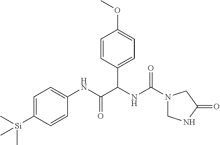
C1=C([Si](C)(C)C)C=CC(NC(C(NC(=O)N2CNC(=O)C2)C2=CC=C(OC)C=C2)=O)=C1
